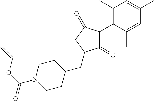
C1(=O)C(C2=C(C)C=C(C)C=C2C)C(=O)CC1CC1CCN(C(OC=C)=O)CC1
